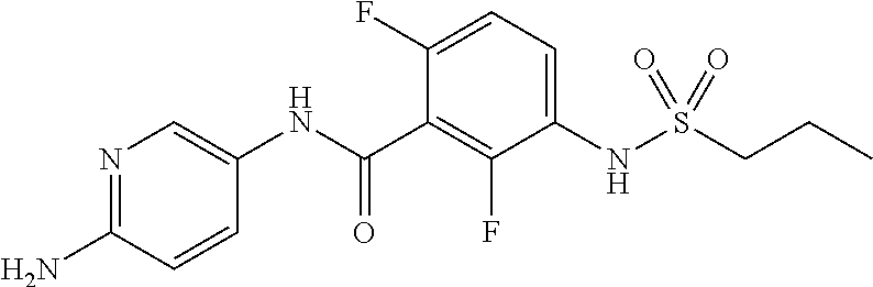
C1(F)=CC=C(NS(CCC)(=O)=O)C(F)=C1C(NC1=CN=C(N)C=C1)=O
